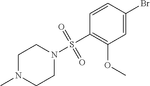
C1N(C)CCN(S(C2=C(OC)C=C(Br)C=C2)(=O)=O)C1
